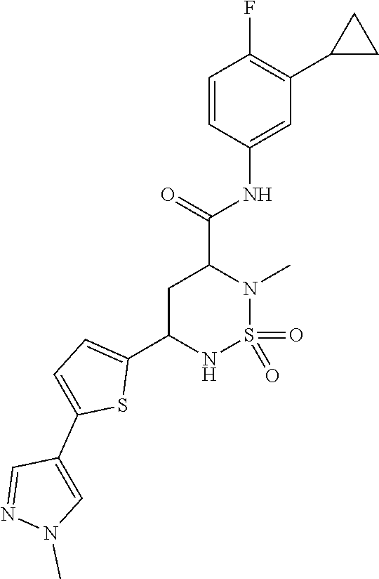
C1C(C2=CC=C(C3=CN(C)N=C3)S2)NS(=O)(=O)N(C)C1C(=O)NC1=CC(C2CC2)=C(F)C=C1
